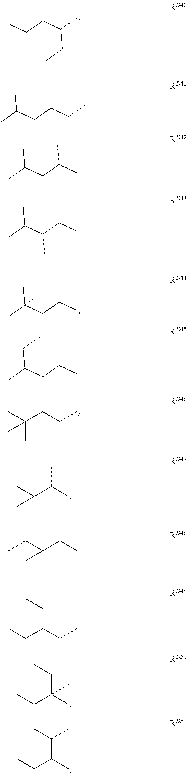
CCCC(C)CC.C(CCCC)(C)C.C(CC(C)C)(C)C.C(C(CC)C)(C)C.C(CCC)(C)(C)C.C(CCC)(C)CC.C(CC)C(C)(C)C.C(C)(C(C)(C)C)C.C(C)C(CC)(C)C.C(CC)(CC)CC.C(C)(CC)(CC)C.C(C)(CC)C(C)C
